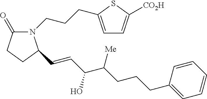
C(=CC(C(CCCC1=CC=CC=C1)[Me])O)C1N(CCCC2=CC=C([CO2H])S2)C(=O)CC1
